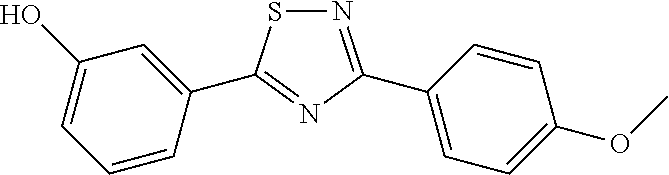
N1=C(C2=CC=C(OC)C=C2)N=C(C2=CC(O)=CC=C2)S1
